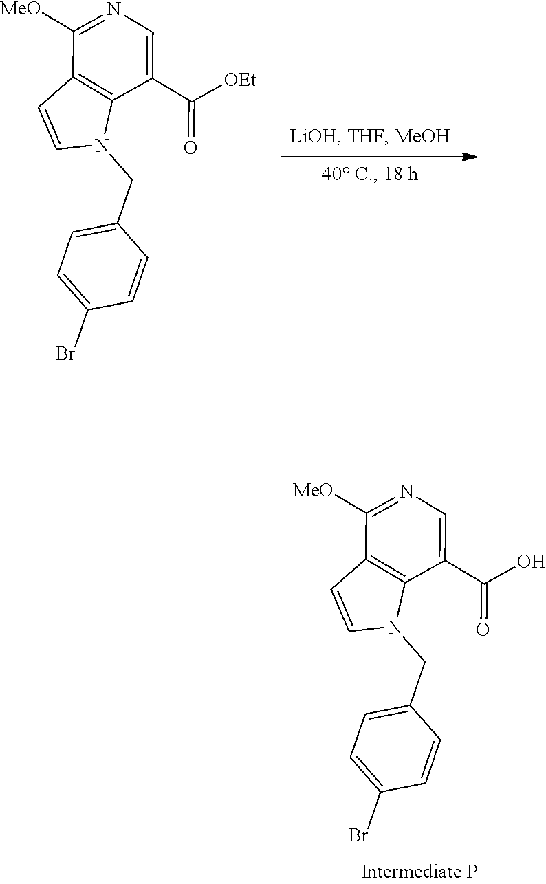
C1=C(Br)C=CC(CN2C3=C(C=C2)C([MeO])=NC=C3C(=O)[OEt])=C1.C1=C(Br)C=CC(CN2C3=C(C=C2)C([MeO])=NC=C3C(=O)O)=C1
